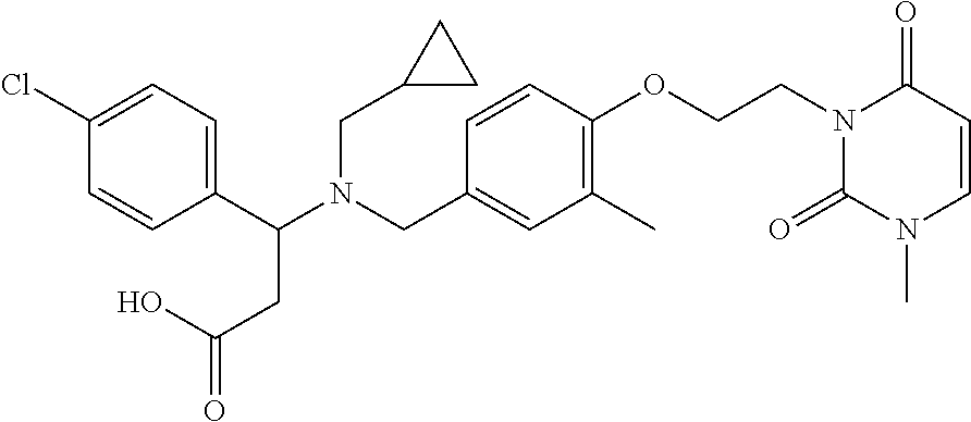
C1(C(N(CC2=CC(C)=C(OCCN3C(=O)N(C)C=CC3=O)C=C2)CC2CC2)CC(=O)O)=CC=C(Cl)C=C1
